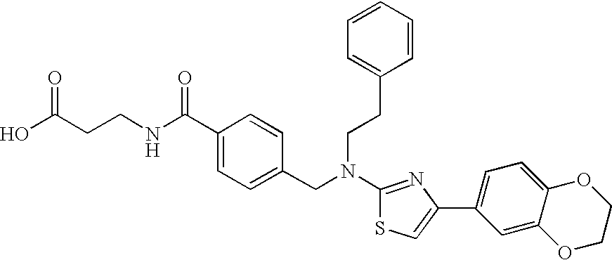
N(C1=NC(C2=CC=C3C(=C2)OCCO3)=CS1)(CC1=CC=C(C(NCCC(O)=O)=O)C=C1)CCC1=CC=CC=C1
